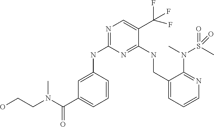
C1=C(NC2=NC=C(C(F)(F)F)C(NCC3=CC=CN=C3N(S(=O)(C)=O)C)=N2)C=CC=C1C(N(CCO)C)=O
